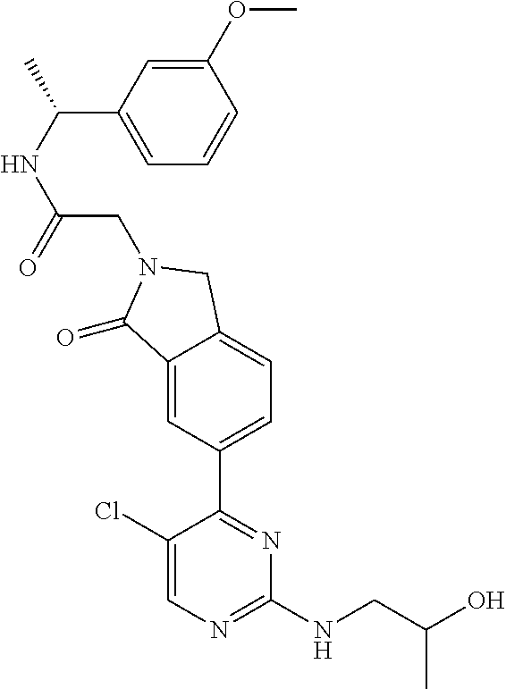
C1(Cl)=CN=C(NCC(O)C)N=C1C1=CC=C2C(=C1)C(=O)N(CC(NC(C)C1=CC=CC(OC)=C1)=O)C2
